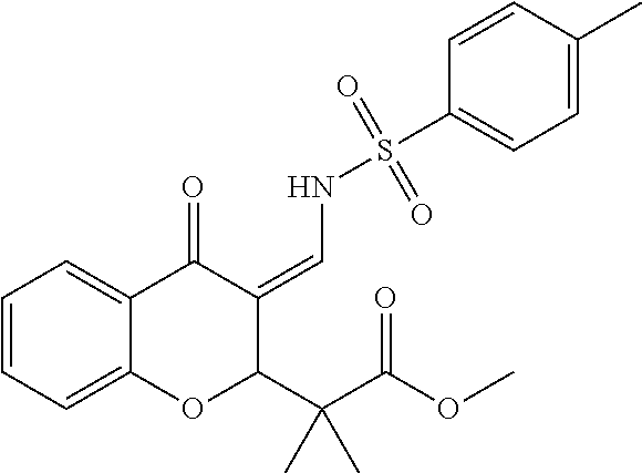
C1=CC=C2C(=C1)C(=O)C(=CNS(C1=CC=C(C)C=C1)(=O)=O)C(C(C(OC)=O)(C)C)O2
